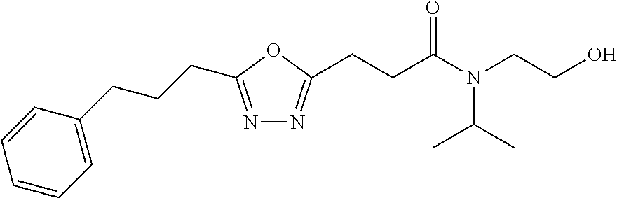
N1=C(CCCC2=CC=CC=C2)OC(CCC(N(CCO)C(C)C)=O)=N1
